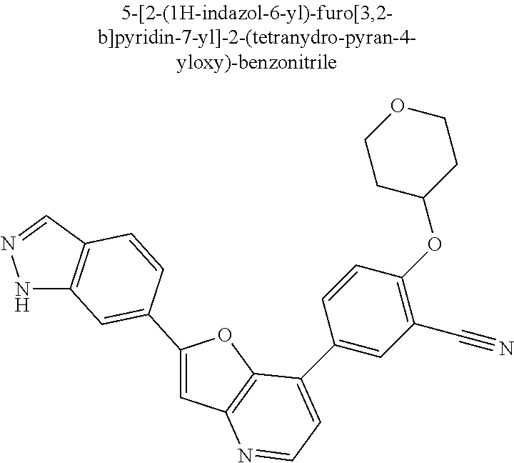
C1=C(C2=CC3=C(C=NN3)C=C2)OC2=C1N=CC=C2C1=CC(C#N)=C(OC2CCOCC2)C=C1
